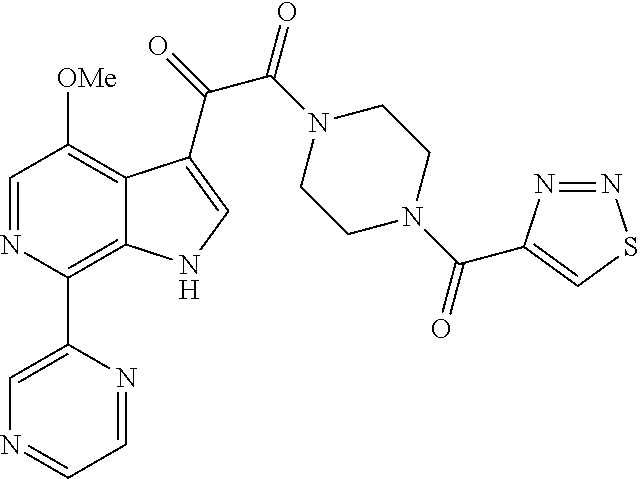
C1(C2=C3C(=C([OMe])C=N2)C(C(=O)C(N2CCN(C(=O)C4=CSN=N4)CC2)=O)=CN3)=CN=CC=N1
